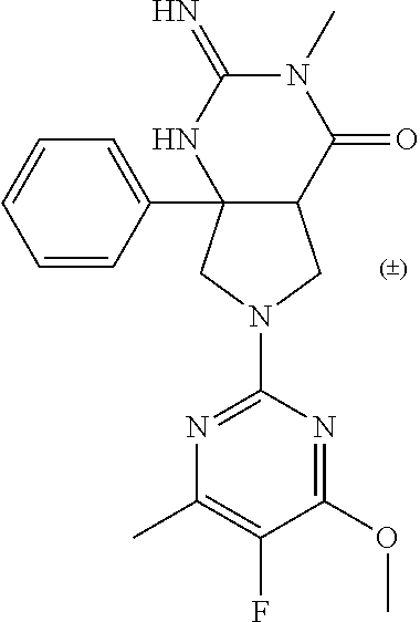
C12(C3=CC=CC=C3)C(C(=O)N(C)C(=N)N1)CN(C1=NC(C)=C(F)C(OC)=N1)C2
